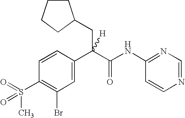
C1=C(C(C(NC2=NC=NC=C2)=O)(CC2CCCC2)[H])C=CC(S(C)(=O)=O)=C1Br
